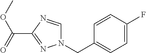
C1(F)=CC=C(CN2C=NC(C(OC)=O)=N2)C=C1
